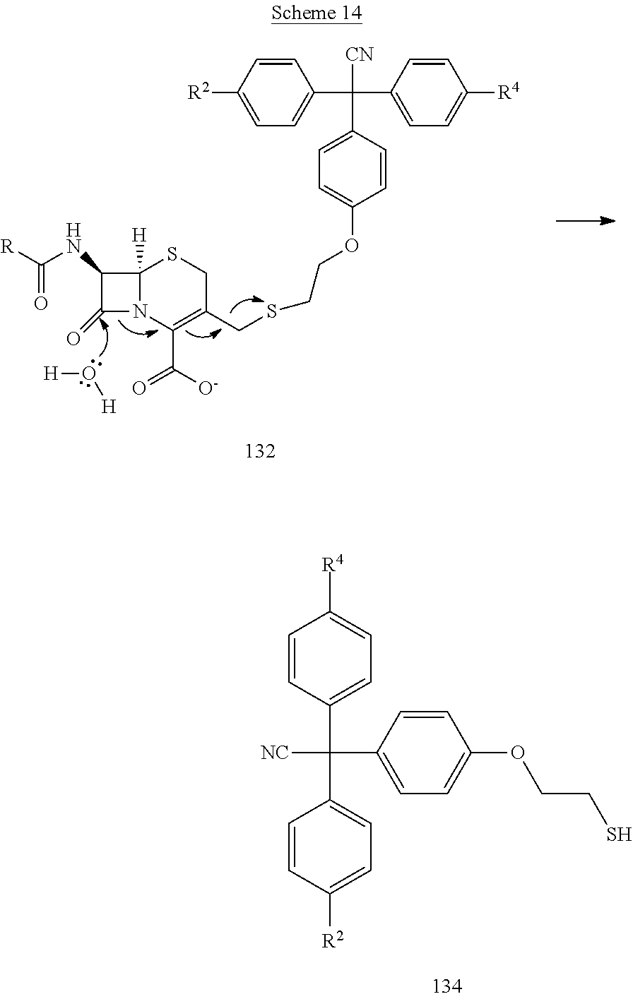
C1=CC(C(C2=CC=C([R2])C=C2)(C2=CC=C(OCCS)C=C2)[NC])=CC=C1[R4].C1=CC([R2])=CC=C1C(C1=CC=C([R4])C=C1)([CN])C1=CC=C(OCCSCC2=C(C([O-])=O)N3C([H])(SC2)C(NC([R])=O)C3=O)C=C1.[H]O[H]
